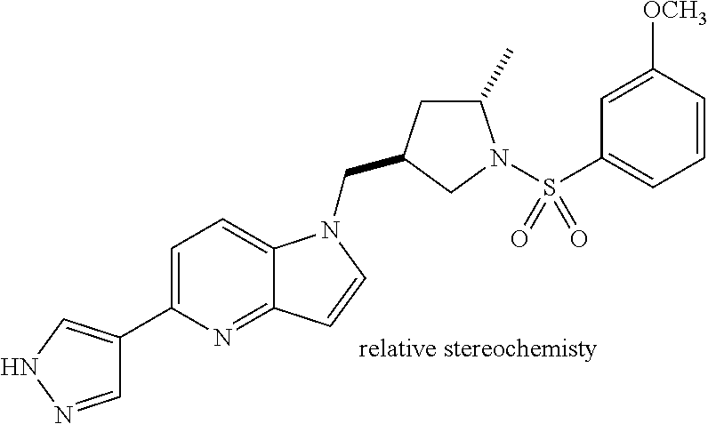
C1=NNC=C1C1=CC=C2C(=N1)C=CN2CC1CC(C)N(S(C2=CC=CC([OCH3])=C2)(=O)=O)C1
